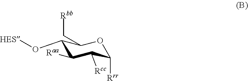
C1(O[HES])C([Raa])C([Rcc])C([Rrr])OC1C[Rbb]
